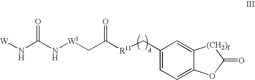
[W]NC(N[W1]CC([R11]CC1=CC=C2C(=C1)[(CH2)f]C(=O)O2)=O)=O
